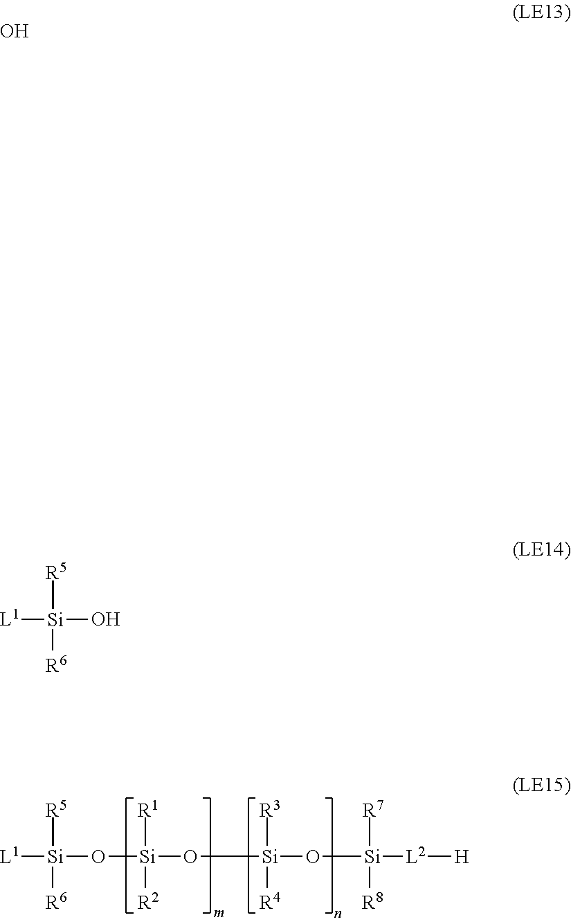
[L1][Si](O[Si](O[Si](O[Si]([L2][H])([R7])[R8])([R3])[R4])([R1])[R2])([R5])[R6].O.[L1][Si](O)([R5])[R6]
